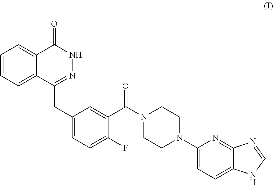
C1=CC=C2C(=C1)C(=O)NN=C2CC1=CC=C(F)C(C(N2CCN(C3=CC=C4C(=N3)N=CN4)CC2)=O)=C1
